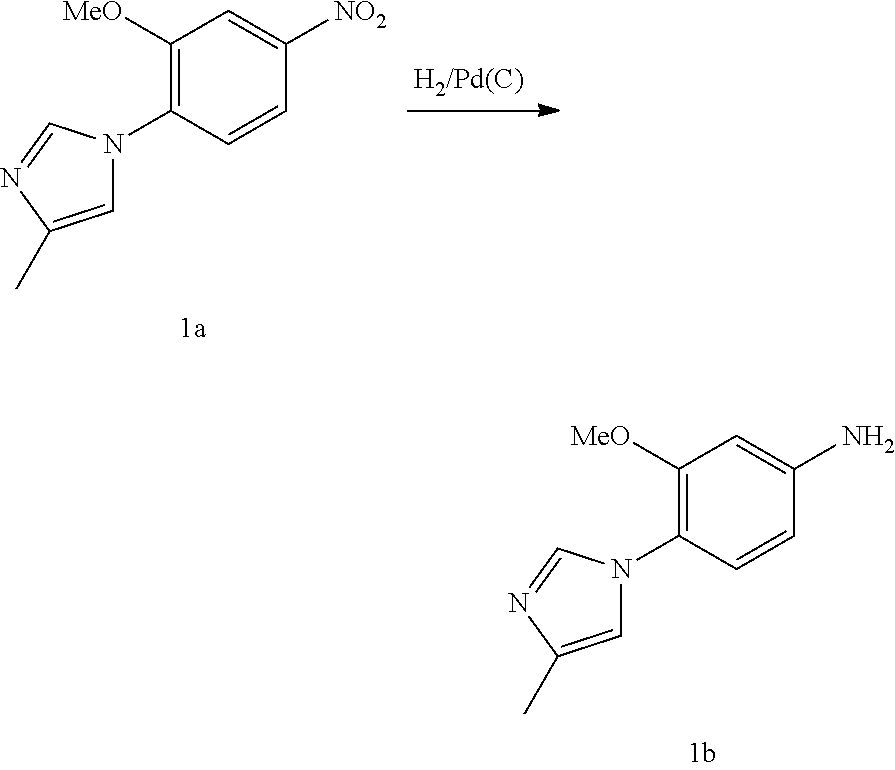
C1([MeO])=C(N2C=C(C)N=C2)C=CC([NO2])=C1.C1([MeO])=C(N2C=C(C)N=C2)C=CC(N)=C1
